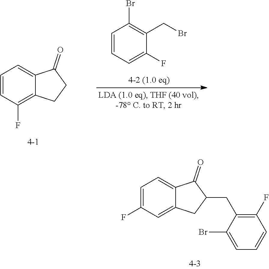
C1=CC=C(F)C(CBr)=C1Br.C1=CC(F)=C2C(=C1)C(=O)CC2.C1=C(F)C=C2C(=C1)C(=O)C(CC1=C(F)C=CC=C1Br)C2
